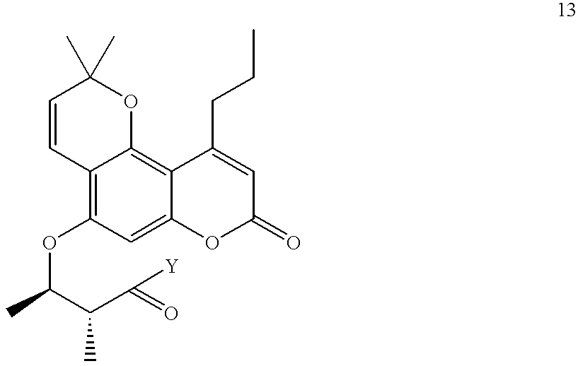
C1=CC2=C(OC(C(C(=O)[Y])C)C)C=C3C(=C2OC1(C)C)C(CCC)=CC(=O)O3
